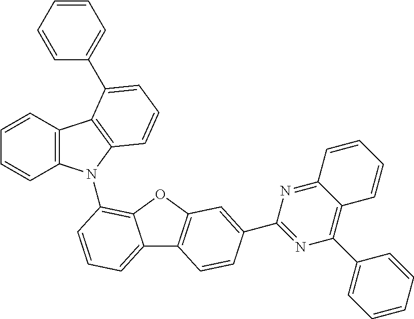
C1=CC2=C(C=C1)N(C1=C3C(=CC=C1)C1=C(O3)C=C(C3=NC(C4=CC=CC=C4)=C4C(=N3)C=CC=C4)C=C1)C1=C2C(C2=CC=CC=C2)=CC=C1
